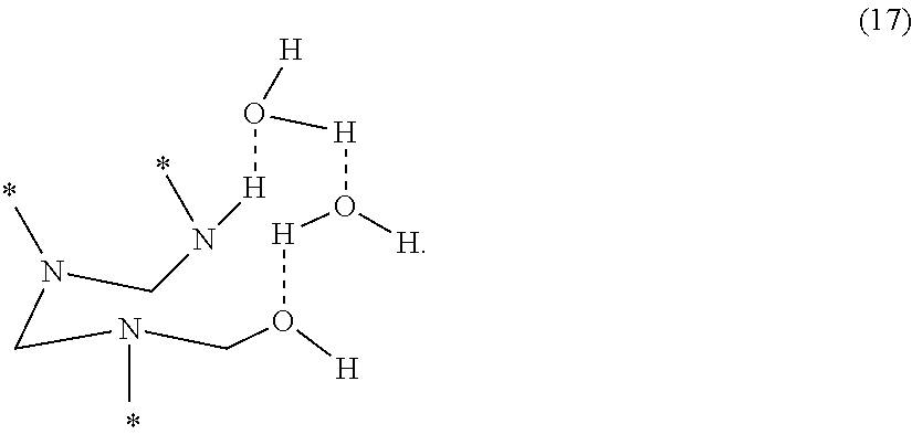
N1(C)CN(C)CO([H])[H]O([H])[H]O([H])[H]N(C)C1
